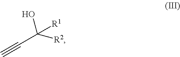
C(C#C)(O)([R2])[R1]
